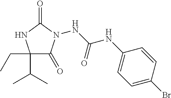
C1(C(C)C)(CC)C(=O)N(NC(NC2=CC=C(Br)C=C2)=O)C(=O)N1
